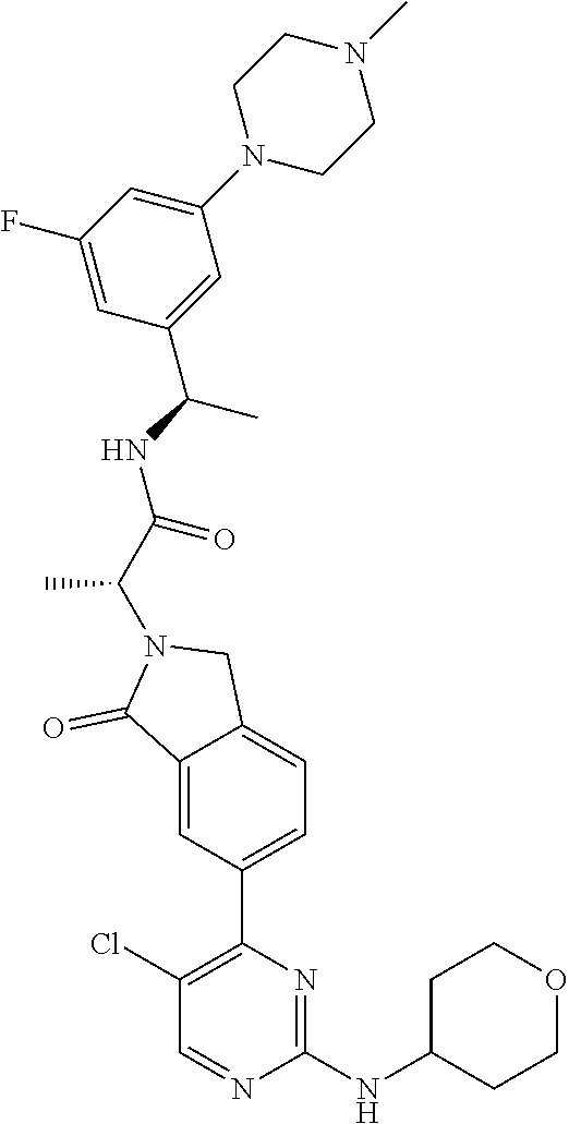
C12=CC(C3=C(Cl)C=NC(NC4CCOCC4)=N3)=CC=C1CN(C(C(NC(C1=CC(N3CCN(C)CC3)=CC(F)=C1)C)=O)C)C2=O
